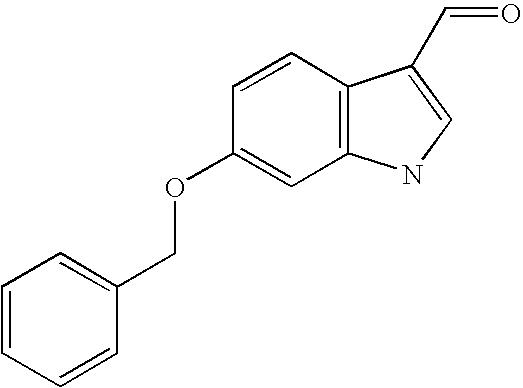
C1=CC(OCC2=CC=CC=C2)=CC2=C1C(C=O)=CN2
